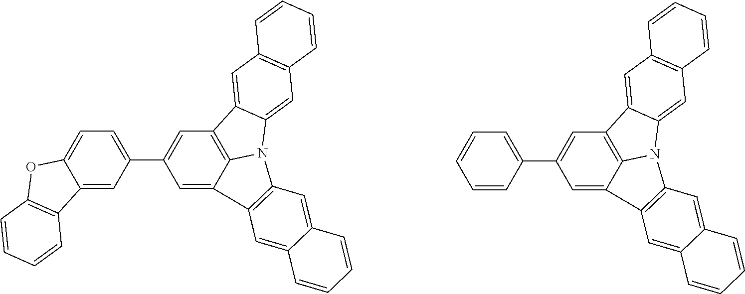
C1(C2=CC=CC=C2)=CC2=C3C(=C1)C1=C(N3C3=CC4=C(C=C23)C=CC=C4)C=C2C(=C1)C=CC=C2.C1(C2=CC3=C4C(=C2)C2=C(N4C4=CC5=C(C=C34)C=CC=C5)C=C3C(=C2)C=CC=C3)=CC=C2C(=C1)C1=C(O2)C=CC=C1
